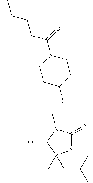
N1C(=N)N(CCC2CCN(C(=O)CCC(C)C)CC2)C(=O)C1(C)CC(C)C
